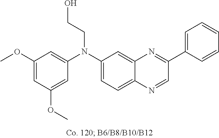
C1(OC)=CC(OC)=CC(N(C2=CC=C3C(=C2)N=C(C2=CC=CC=C2)C=N3)CCO)=C1
